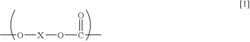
C(C)(=O)O[X]OC
